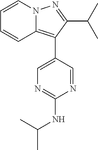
N12C(=C(C3=CN=C(NC(C)C)N=C3)C(C(C)C)=N1)C=CC=C2
